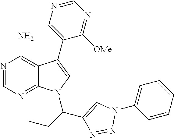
N1=CN=C2C(=C1N)C(C1=CN=CN=C1[OMe])=CN2C(CC)C1=CN(C2=CC=CC=C2)N=N1
